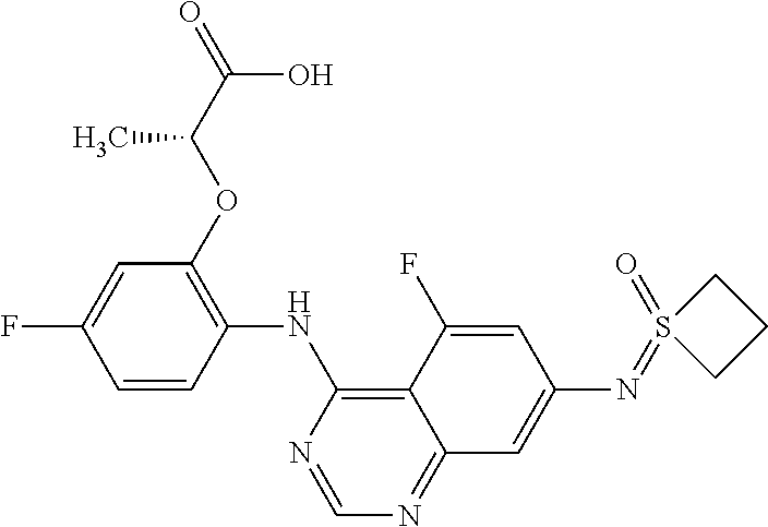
C1=CC(NC2=C3C(=NC=N2)C=C(N=S2(=O)CCC2)C=C3F)=C(OC(C(=O)O)C)C=C1F
